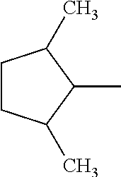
C1CC(C)C(C)C1C
